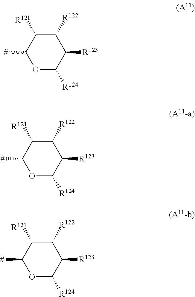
C1([R122])C([R121])C([#])OC([R124])C1[R123].C1([R122])C([R121])C([#])OC([R124])C1[R123].C1([R122])C([R121])C([#])OC([R124])C1[R123]
